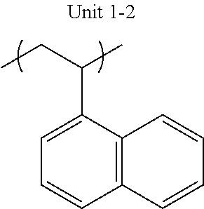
C1(C(CC)C)=CC=CC2=C1C=CC=C2
